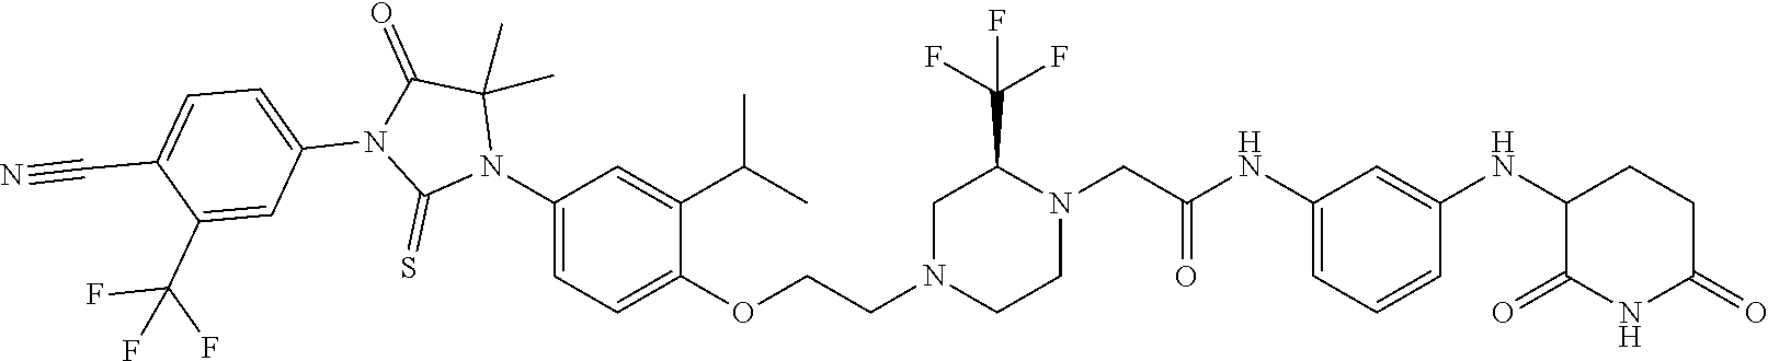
C1=C(NC(CN2C(C(F)(F)F)CN(CCOC3=CC=C(N4C(C)(C)C(=O)N(C5=CC=C(C#N)C(C(F)(F)F)=C5)C4=S)C=C3C(C)C)CC2)=O)C=C(NC2C(=O)NC(=O)CC2)C=C1
